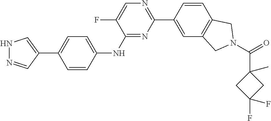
C1(C2=CNN=C2)=CC=C(NC2=NC(C3=CC4=C(C=C3)CN(C(=O)C3(C)CC(F)(F)C3)C4)=NC=C2F)C=C1
